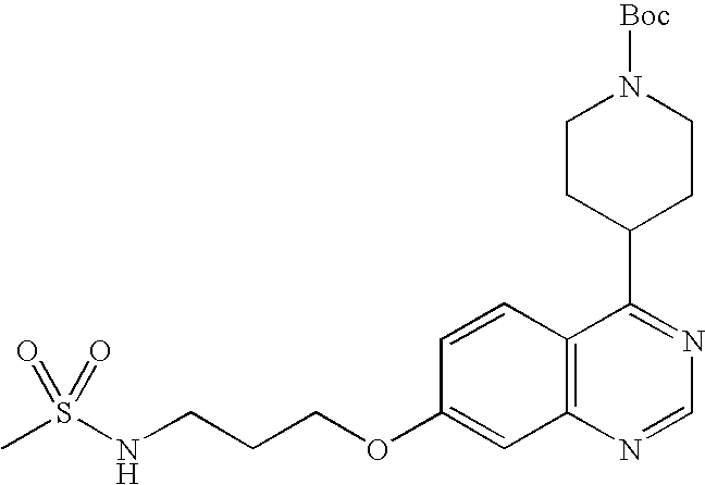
C1CC(C2=NC=NC3=C2C=CC(OCCCNS(C)(=O)=O)=C3)CCN1[Boc]
